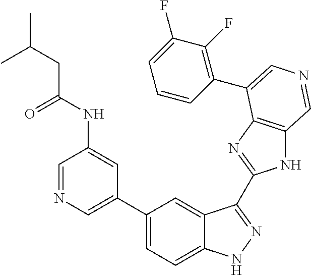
C1(C2=CN=CC(NC(CC(C)C)=O)=C2)=CC=C2C(=C1)C(C1=NC3=C(N1)C=NC=C3C1=C(F)C(F)=CC=C1)=NN2
